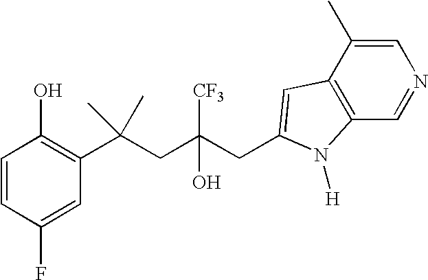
C1(F)=CC(C(CC(CC2=CC3=C(C=NC=C3C)N2[H])([CF3])O)(C)C)=C(O)C=C1
